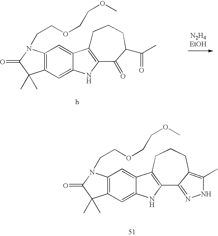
C12=C(C=C3C(=C1)C1=C(N3)C(=O)C(C(C)=O)CCC1)C(C)(C)C(=O)N2CCOCCOC.C12=C(C=C3C(=C1)C1=C(N3)C3=NNC(C)=C3CCC1)C(C)(C)C(=O)N2CCOCCOC
